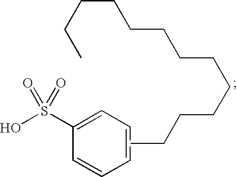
C1=CC=C(S(O)(=O)=O)C=C1.CCCCCCCCCCCCC
